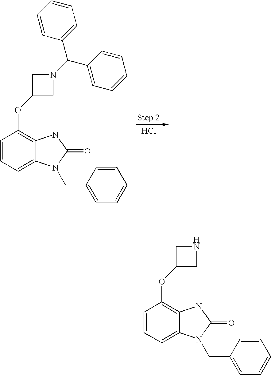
Cl.C1=CC=C2C(=C1OC1CN(C(C3=CC=CC=C3)C3=CC=CC=C3)C1)NC(=O)N2CC1=CC=CC=C1.C1=CC=C2C(=C1OC1CNC1)NC(=O)N2CC1=CC=CC=C1
